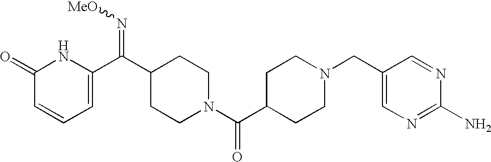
C1(=O)C=CC=C(C(C2CCN(C(C3CCN(CC4=CN=C(N)N=C4)CC3)=O)CC2)=N[MeO])N1
